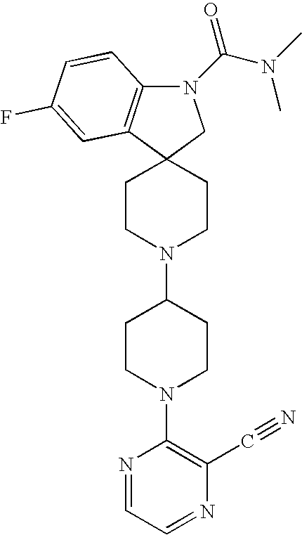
C12(CCN(C3CCN(C4=C(C#N)N=CC=N4)CC3)CC1)CN(C(N(C)C)=O)C1=C2C=C(F)C=C1
